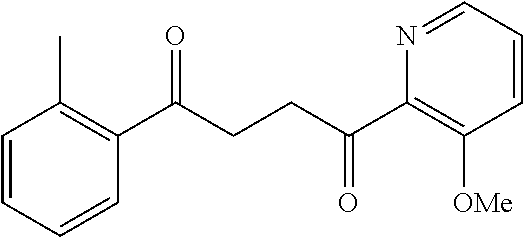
C1(C(CCC(C2=C([OMe])C=CC=N2)=O)=O)=C(C)C=CC=C1
